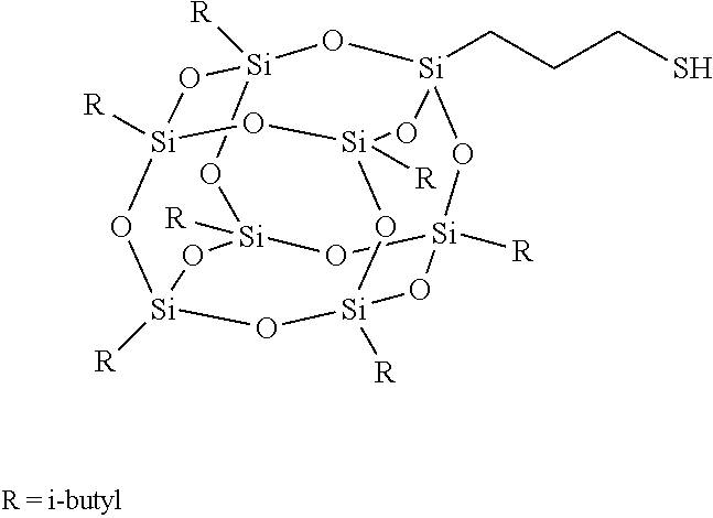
[Si]12([R])O[Si]3([R])O[Si]4([R])O[Si]([R])(O1)O[Si]1(CCCS)O[Si]([R])(O2)O[Si]([R])(O3)O[Si]([R])(O4)O1
